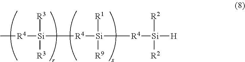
C[R4][Si]([R4][Si]([R4][Si]([H])([R2])[R2])([R1])[R9])([R3])[R3]
